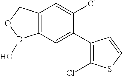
C12=C(COB1O)C=C(Cl)C(C1=C(Cl)SC=C1)=C2
